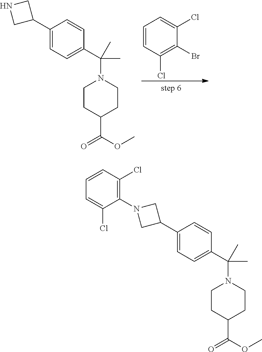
C1=CC(Cl)=C(Br)C(Cl)=C1.C1(C2CNC2)=CC=C(C(N2CCC(C(OC)=O)CC2)(C)C)C=C1.C1(C2CN(C3=C(Cl)C=CC=C3Cl)C2)=CC=C(C(N2CCC(C(OC)=O)CC2)(C)C)C=C1
